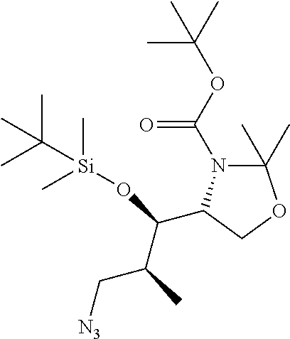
[N3]CC(C(O[Si](C)(C)C(C)(C)C)C1N(C(OC(C)(C)C)=O)C(C)(C)OC1)C
